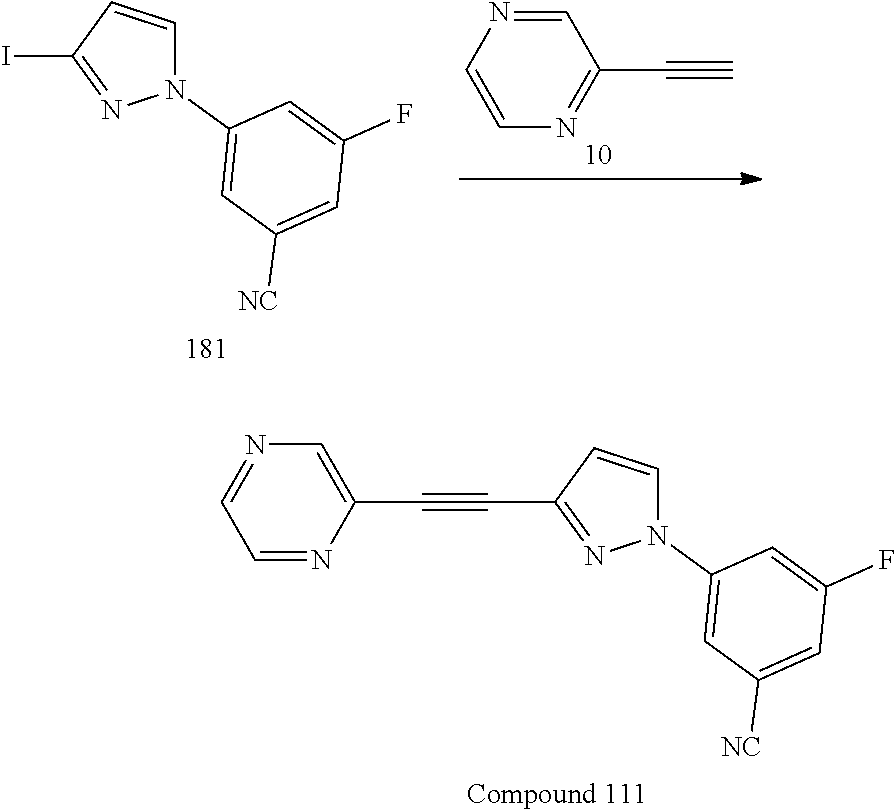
N1=CC(C#C)=NC=C1.C1=CC(I)=NN1C1=CC([NC])=CC(F)=C1.N1=CC=NC(C#CC2=NN(C3=CC([NC])=CC(F)=C3)C=C2)=C1
